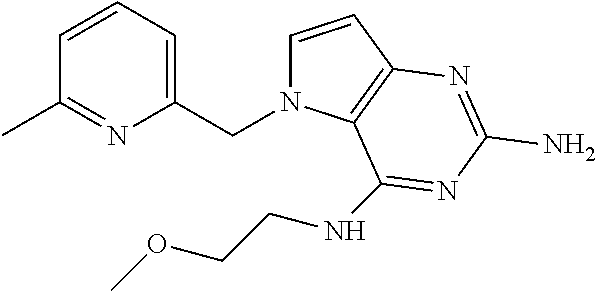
C1=CC2=C(N1CC1=CC=CC(C)=N1)C(NCCOC)=NC(N)=N2
